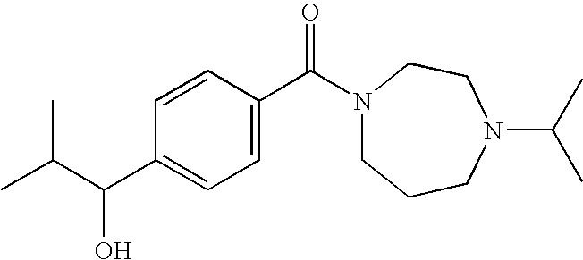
C(C(C1=CC=C(C(=O)N2CCCN(C(C)C)CC2)C=C1)O)(C)C
